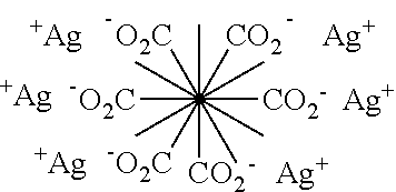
[O2C]C(C)([CO2])([CO2-])([CO2])(C)([O2C])(C)(C)(C)([O2C])C.[Ag].[Ag].[Ag].[Ag].[Ag].[Ag]
